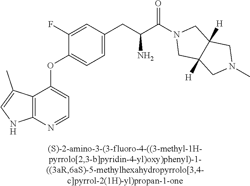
C1(F)=CC(CC(C(N2CC3([H])C([H])(C2)CN(C)C3)=O)N)=CC=C1OC1=CC=NC2=C1C(C)=CN2
